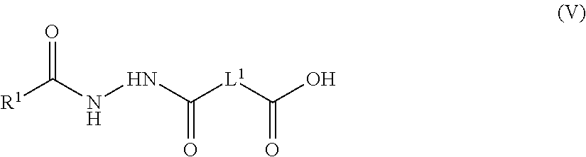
[R1]C(NNC([L1]C(=O)O)=O)=O
